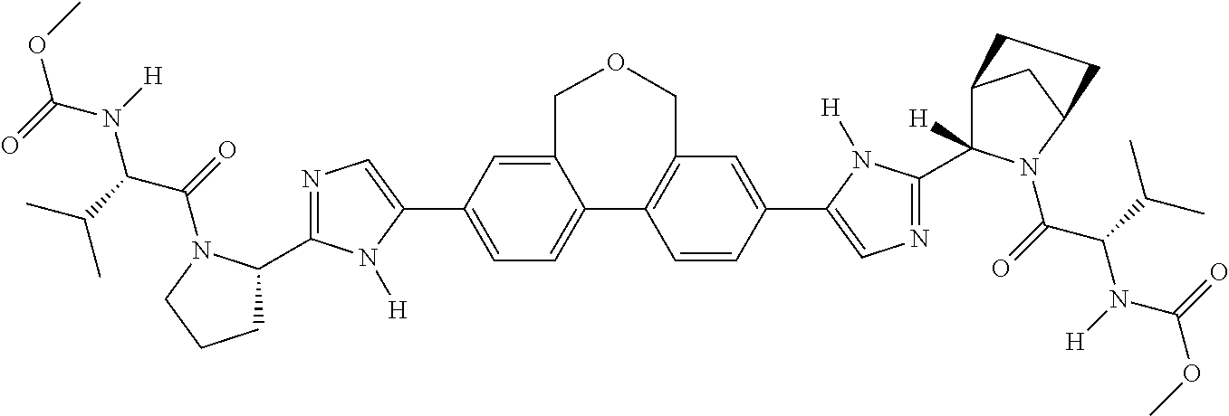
C1=C(C2=CN=C(C3CCCN3C(=O)C(C(C)C)N(C(OC)=O)[H])N2[H])C=C2C(=C1)C1=C(C=C(C3=CN=C(C4([H])C5CC(N4C(=O)C(C(C)C)N(C(OC)=O)[H])CC5)N3[H])C=C1)COC2
